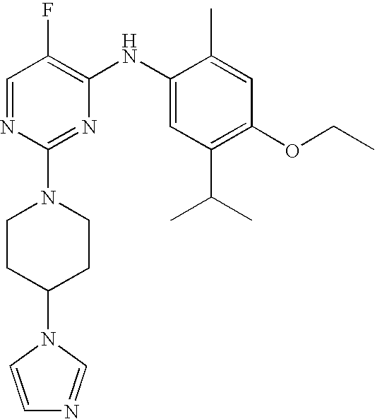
C1=NC(N2CCC(N3C=CN=C3)CC2)=NC(NC2=CC(C(C)C)=C(OCC)C=C2C)=C1F
